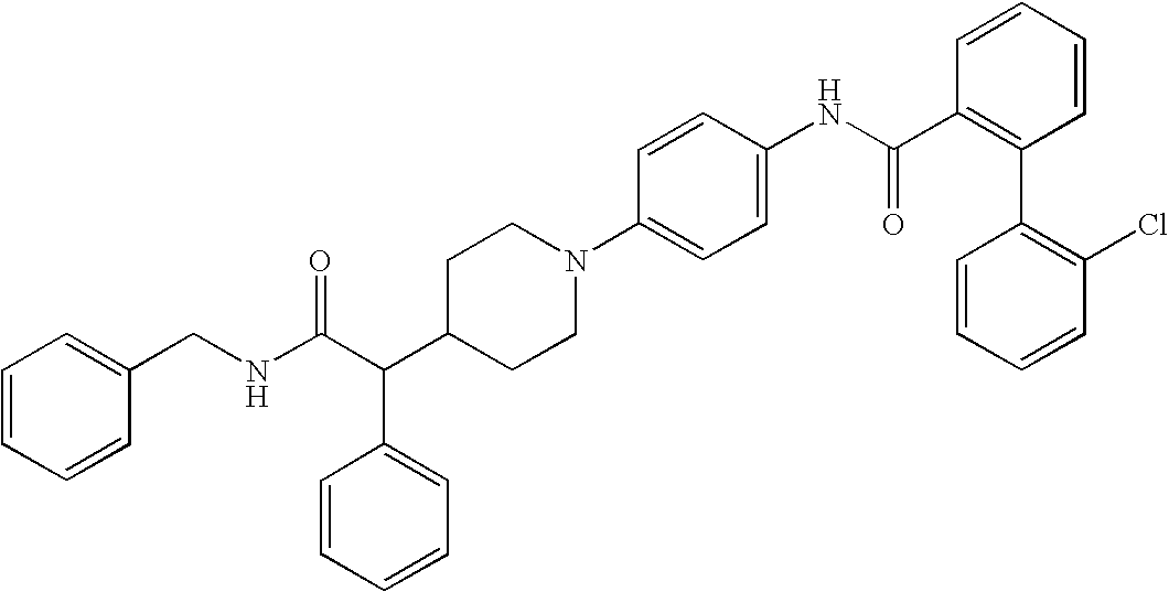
C(C(C1CCN(C2=CC=C(NC(C3=C(C4=C(Cl)C=CC=C4)C=CC=C3)=O)C=C2)CC1)C1=CC=CC=C1)(NCC1=CC=CC=C1)=O
